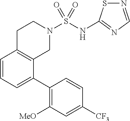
C1CC2=C(CN1S(NC1=NC=NS1)(=O)=O)C(C1=C([MeO])C=C([CF3])C=C1)=CC=C2
